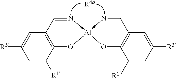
[R4a].C12=C(C=N->[Al]3(-NCC4=C(O3)C([R1])=CC([R3])=C4)O1)C=C([R3])C=C2[R1]
